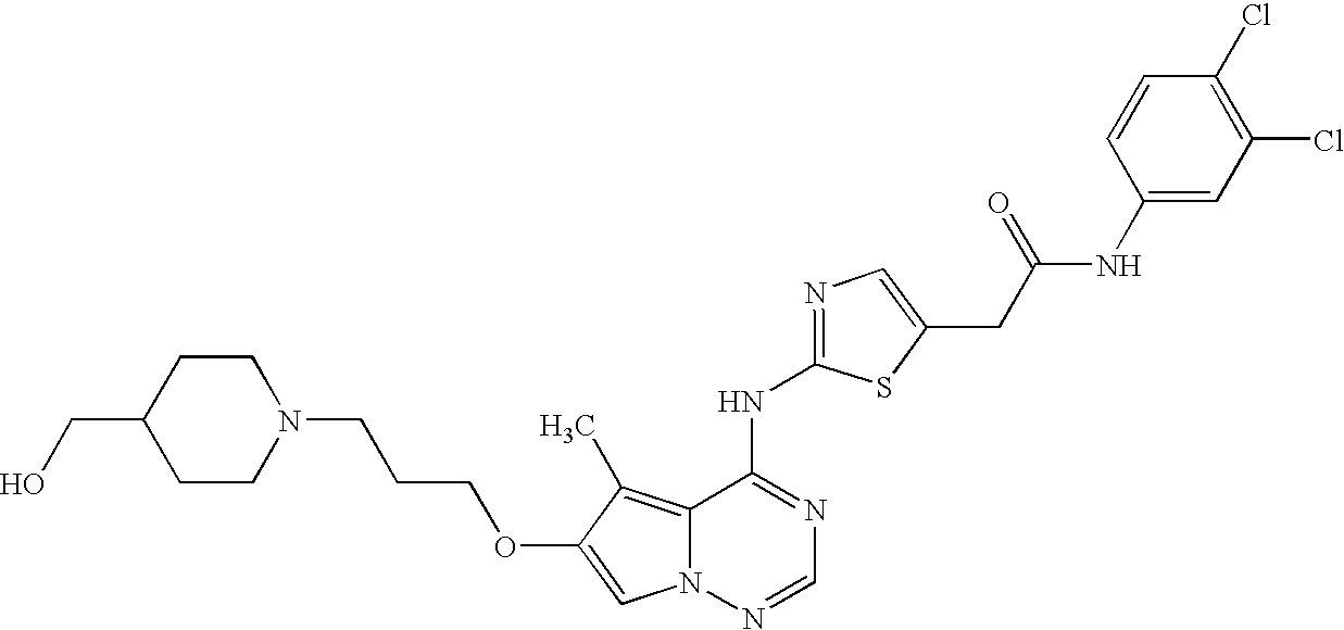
C1CN(CCCOC2=CN3C(=C2C)C(NC2=NC=C(CC(NC4=CC(Cl)=C(Cl)C=C4)=O)S2)=NC=N3)CCC1CO
